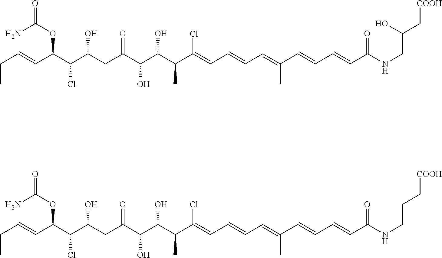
C(Cl)(C(C=CCC)OC(=O)N)C(CC(C(C(C(C(=CC=CC=C(C=CC=CC(NCC(C[COOH])O)=O)C)Cl)C)O)O)=O)O.C(Cl)(C(C=CCC)OC(=O)N)C(CC(C(C(C(C(=CC=CC=C(C=CC=CC(NCCC[COOH])=O)C)Cl)C)O)O)=O)O
